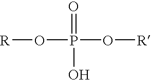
[R]OP(O[R])(=O)O
